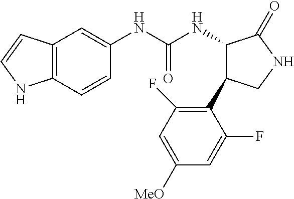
C12=C(C=CC(NC(NC3C(C4=C(F)C=C([MeO])C=C4F)CNC3=O)=O)=C1)NC=C2
